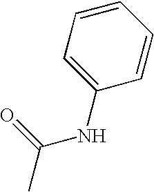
O=C(C)NC1=CC=CC=C1
